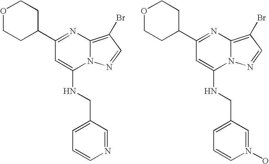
C1(C2CCOCC2)=NC2=C(Br)C=NN2C(NCC2=CC=CN=C2)=C1.C1(C2CCOCC2)=NC2=C(Br)C=NN2C(NCC2=CC=CN(O)=C2)=C1
